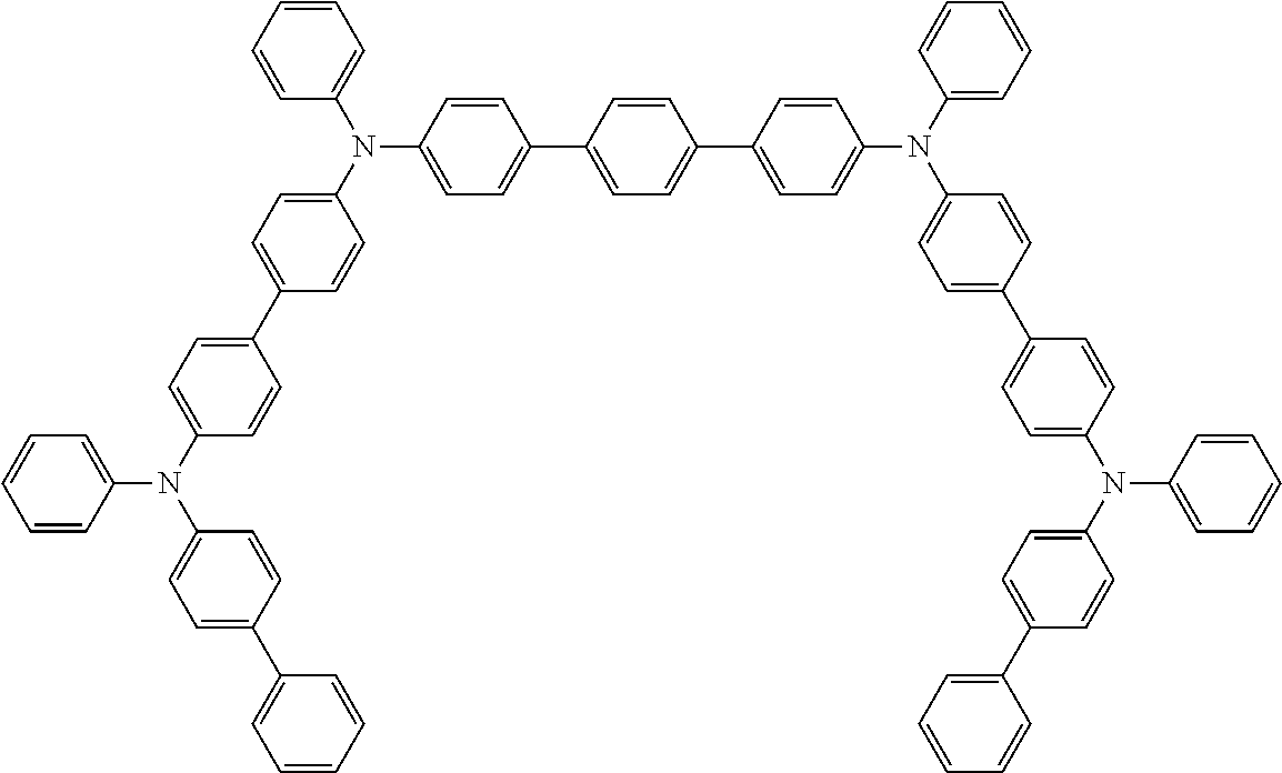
C1=CC(C2=CC=C(C3=CC=C(N(C4=CC=CC=C4)C4=CC=C(C5=CC=C(N(C6=CC=C(C7=CC=CC=C7)C=C6)C6=CC=CC=C6)C=C5)C=C4)C=C3)C=C2)=CC=C1N(C1=CC=C(C2=CC=C(N(C3=CC=C(C4=CC=CC=C4)C=C3)C3=CC=CC=C3)C=C2)C=C1)C1=CC=CC=C1
